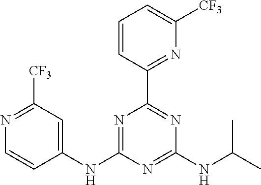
C1(NC2=NC(C3=NC([CF3])=CC=C3)=NC(NC(C)C)=N2)=CC([CF3])=NC=C1
